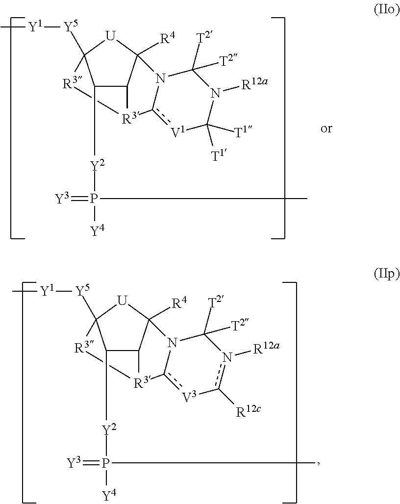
C1([Y2]P(=[Y3])(C)[Y4])C2C3([R4])[U]C1([Y5][Y1]C)[R3][R3]2c1[V3]-c([R12c])n([R12a])C([T2])([T2])N31.C1([Y2]P(=[Y3])(C)[Y4])C2C3([R4])[U]C1([Y5][Y1]C)[R3][R3]2c1[V1]C([T1])([T1])N([R12a])C([T2])([T2])N31
